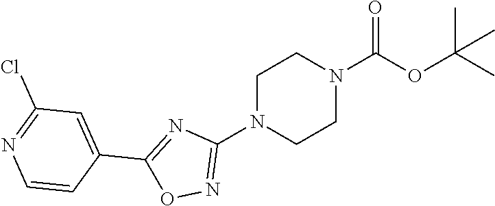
C1N(C2=NOC(C3=CC(Cl)=NC=C3)=N2)CCN(C(OC(C)(C)C)=O)C1
